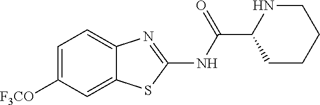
C1=C([F3CO])C=C2C(=C1)N=C(NC(C1NCCCC1)=O)S2
